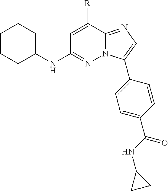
C1CCC(NC2=NN3C(=NC=C3C3=CC=C(C(NC4CC4)=O)C=C3)C([R])=C2)CC1
